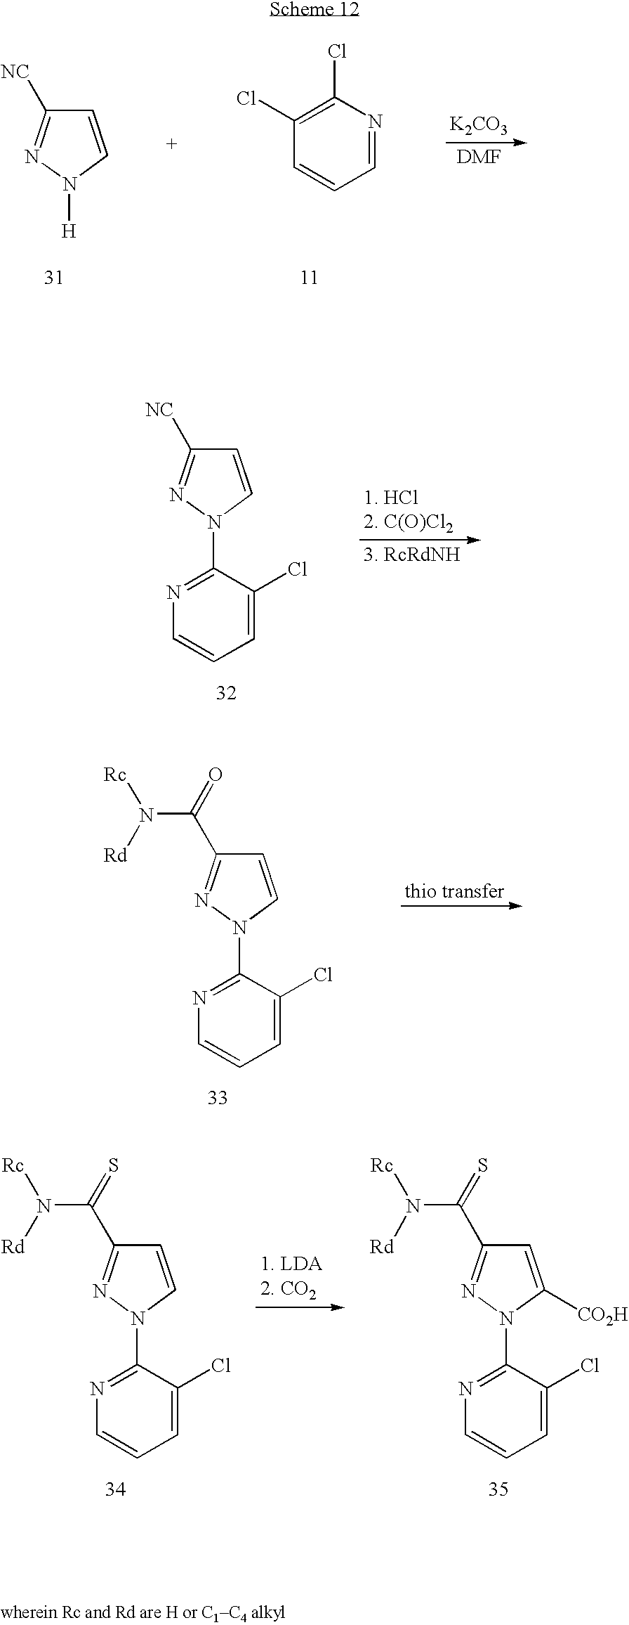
C1=CN([H])N=C1[NC].C1(Cl)=C(Cl)N=CC=C1.[K2CO3].C1=CN(C2=NC=CC=C2Cl)N=C1[NC].C1=CN(C2=NC=CC=C2Cl)N=C1C(N([Rc])[Rd])=O.C1=CN(C2=NC=CC=C2Cl)N=C1C(N([Rc])[Rd])=S.C1=C([CO2H])N(C2=NC=CC=C2Cl)N=C1C(N([Rc])[Rd])=S
